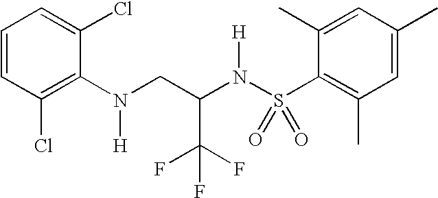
C1=CC(Cl)=C(N(CC(N(S(C2=C(C)C=C(C)C=C2C)(=O)=O)[H])C(F)(F)F)[H])C(Cl)=C1
